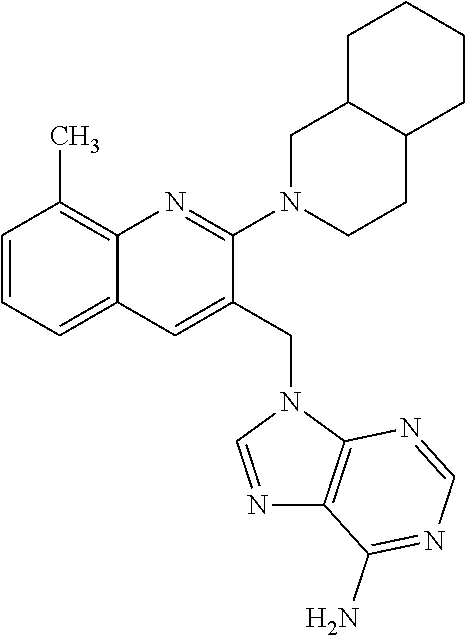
C1=CC=C2C(=C1C)N=C(N1CCC3C(C1)CCCC3)C(CN1C=NC3=C1N=CN=C3N)=C2
